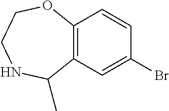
C12=C(C=C(Br)C=C1)C(C)NCCO2
